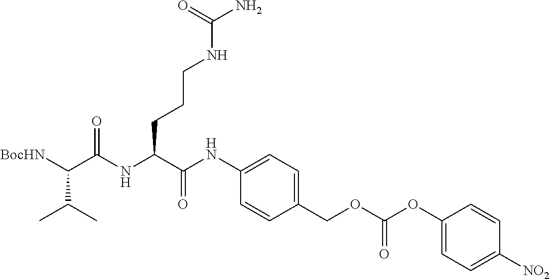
C1(COC(OC2=CC=C([NO2])C=C2)=O)=CC=C(NC(C(NC(C([BocHN])C(C)C)=O)CCCNC(N)=O)=O)C=C1
